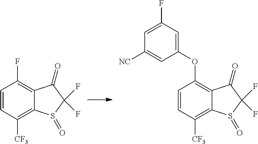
C1=CC([CF3])=C2C(=C1OC1=CC(F)=CC([NC])=C1)C(=O)C(F)(F)S2=O.C1=CC([CF3])=C2C(=C1F)C(=O)C(F)(F)S2=O
